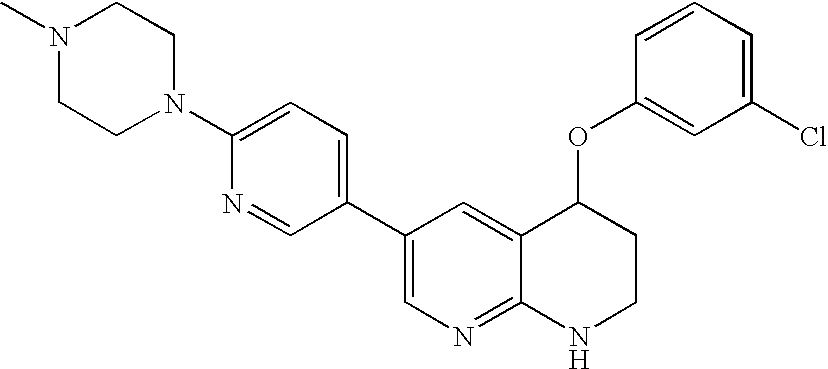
N1(C2=CC=C(C3=CN=C4C(=C3)C(OC3=CC(Cl)=CC=C3)CCN4)C=N2)CCN(C)CC1
